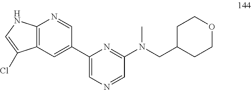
C12=C(NC=C1Cl)N=CC(C1=CN=CC(N(CC3CCOCC3)C)=N1)=C2
